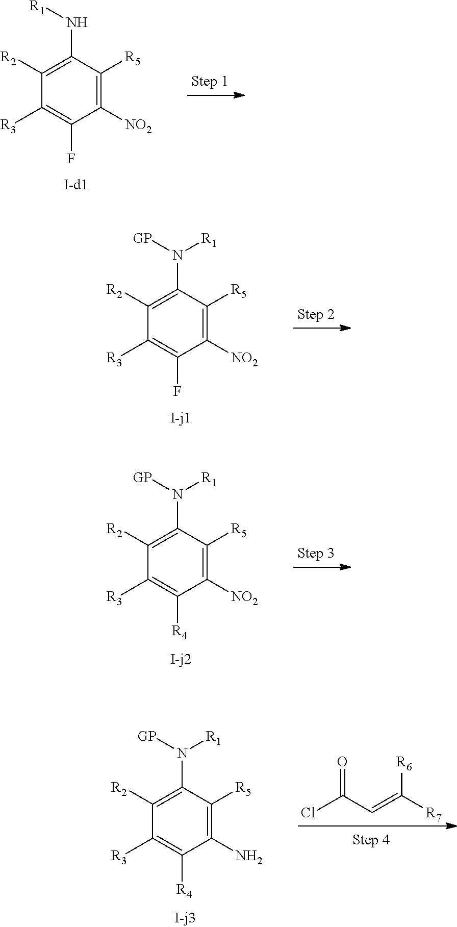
C1([NO2])=C([R5])C(N[R1])=C([R2])C([R3])=C1F.C1([NO2])=C([R5])C(N([GP])[R1])=C([R2])C([R3])=C1F.C1([NO2])=C([R5])C(N([GP])[R1])=C([R2])C([R3])=C1[R4].C1(N)=C([R5])C(N([GP])[R1])=C([R2])C([R3])=C1[R4].ClC(C=C([R7])[R6])=O
